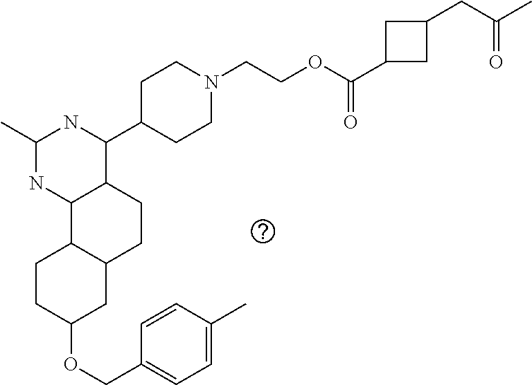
O(C1CC2C(CC1)C1C(CC2)C(C2CCN(CCOC(=O)C3CC(CC(C)=O)C3)CC2)NC(C)N1)CC1=CC=C(C)C=C1
